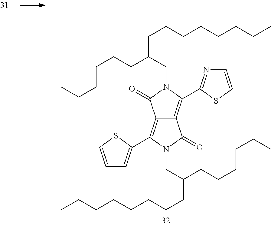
C12=C(C3=CC=CS3)N(CC(CCCCCC)CCCCCCCC)C(=O)C1=C(C1=NC=CS1)N(CC(CCCCCC)CCCCCCCC)C2=O
